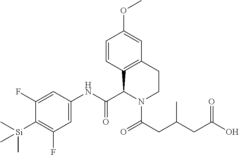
C1(F)=CC(NC(C2C3=C(CCN2C(=O)CC(CC(O)=O)C)C=C(OC)C=C3)=O)=CC(F)=C1[Si](C)(C)C
